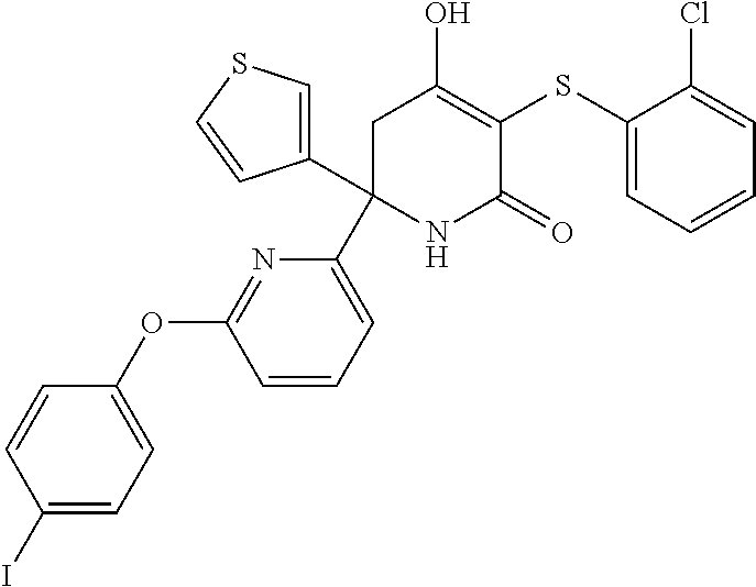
C1(SC2=C(O)CC(C3=CC=CC(OC4=CC=C(I)C=C4)=N3)(C3=CSC=C3)NC2=O)=CC=CC=C1Cl
